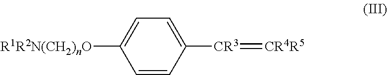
C1([CR3]=[CR4R5])=CC=C([R1R2N(CH2)nO])C=C1
